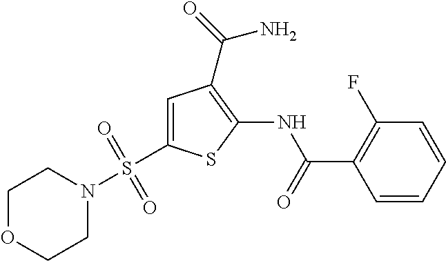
C1=C(S(N2CCOCC2)(=O)=O)SC(NC(C2=C(F)C=CC=C2)=O)=C1C(=O)N
